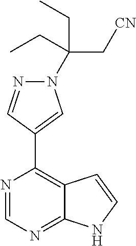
C1=NC(C2=CN(C(C[CN])(CC)CC)N=C2)=C2C(=N1)NC=C2
